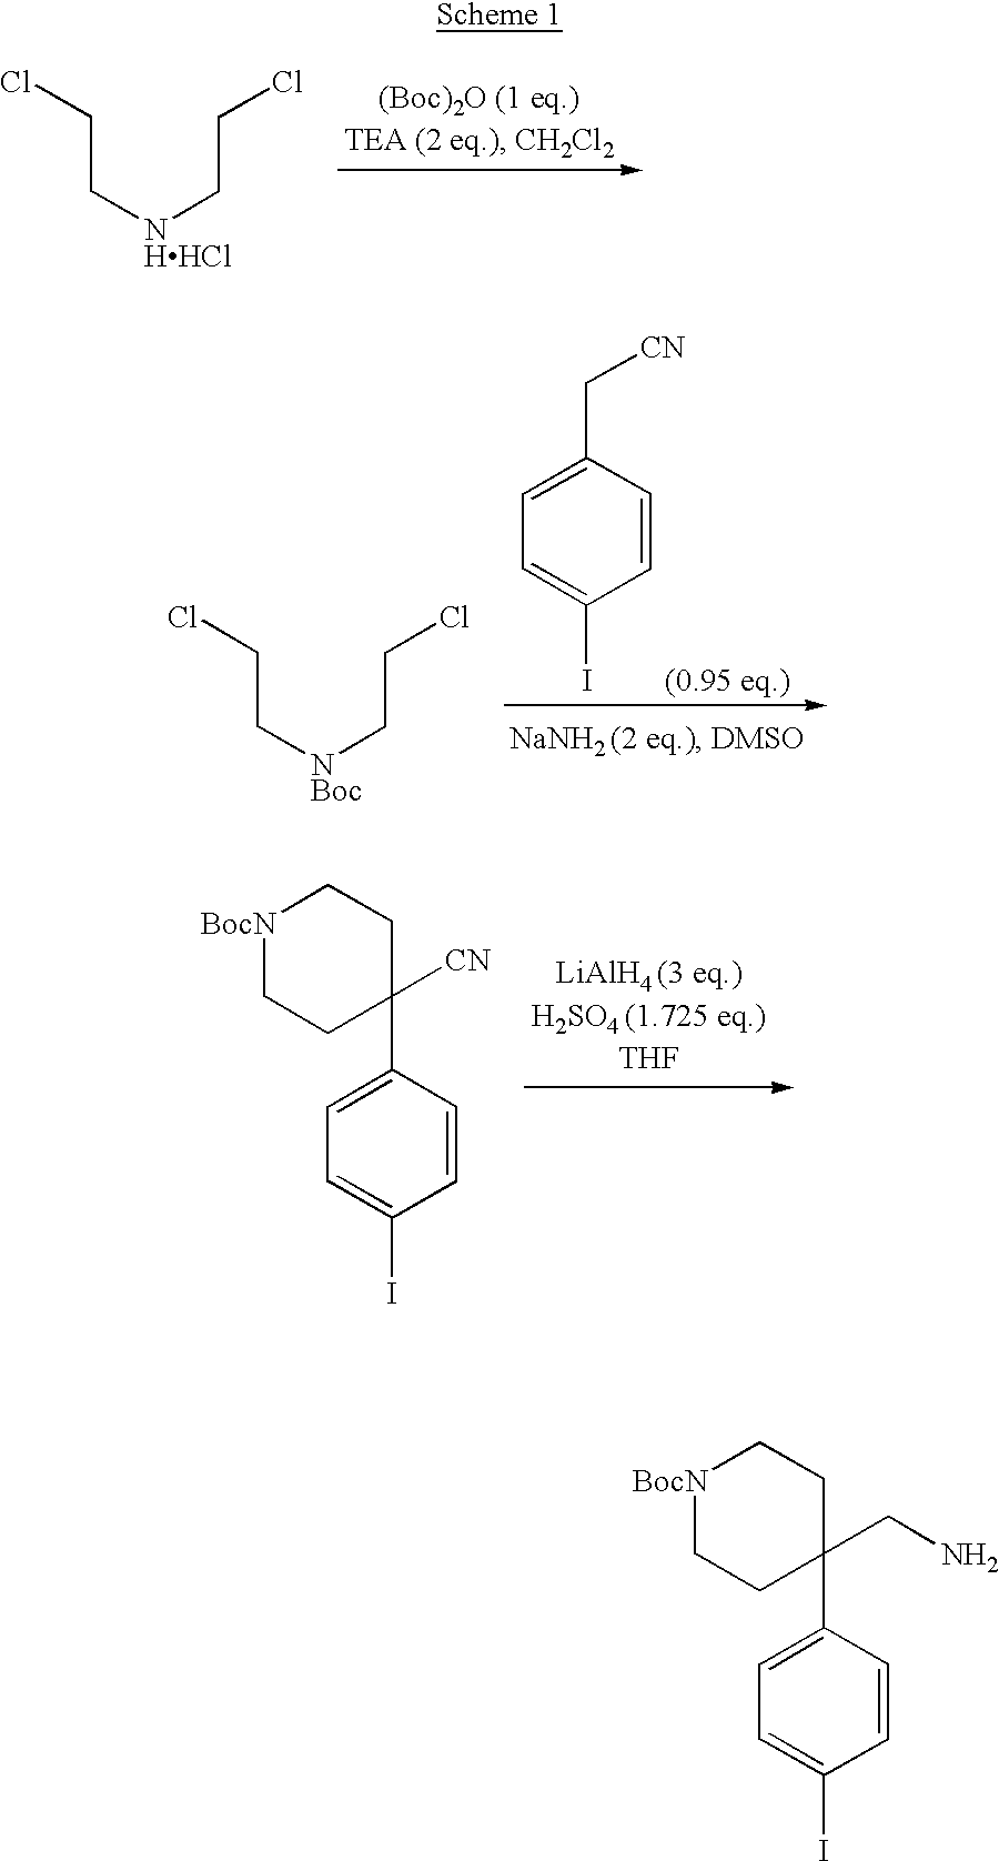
C(C[NHHCl]CCCl)Cl.C(C[NBoc]CCCl)Cl.C1(C[CN])=CC=C(I)C=C1.[(0.95 eq.)].[BocN]1CCC(C2=CC=C(I)C=C2)([CN])CC1.[BocN]1CCC(C2=CC=C(I)C=C2)(CN)CC1
